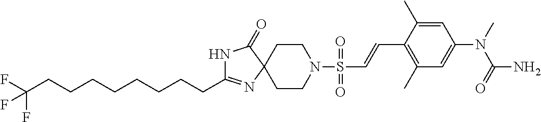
C(CC1=NC2(CCN(S(=O)(=O)C=CC3=C(C)C=C(N(C)C(=O)N)C=C3C)CC2)C(=O)N1)CCCCCCC(F)(F)F
